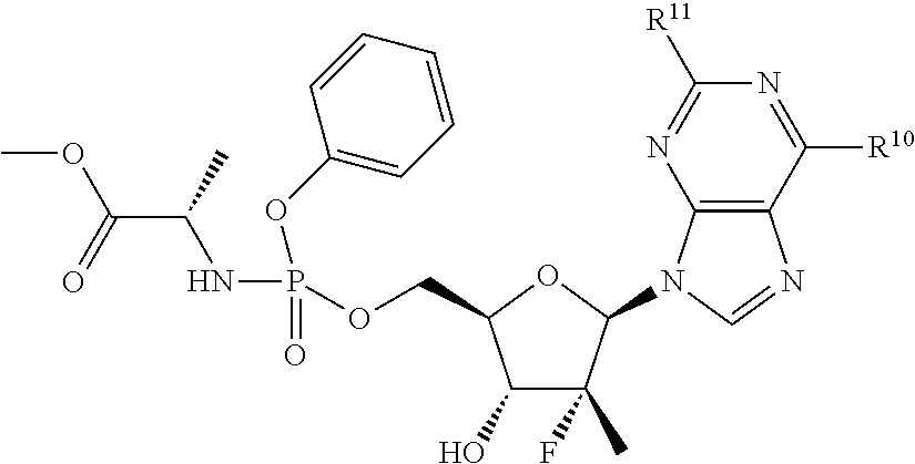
COC(=O)C(NP(=O)(OC1=CC=CC=C1)OCC1C(O)C(F)(C)C(N2C3=C(N=C2)C([R10])=NC([R11])=N3)O1)C
